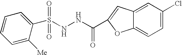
C1(S(NNC(=O)C2=CC3=CC(Cl)=CC=C3O2)(=O)=O)=CC=CC=C1[Me]
